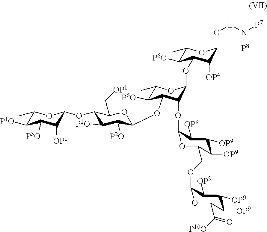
C1(C)C([P1O])C([P3O])C([OP1])C(OC2C([P1O])C([P2O])C(OC3C([P6O])C(C)OC(OC4C([P6O])C(C)OC(O[L]N([P7])[P8])C4[OP4])C3OC3OC(COC4OC(C([P10O])=O)C([OP9])C([OP9])C4[OP9])C([OP9])C([OP9])C3[OP9])OC2C[OP1])O1
